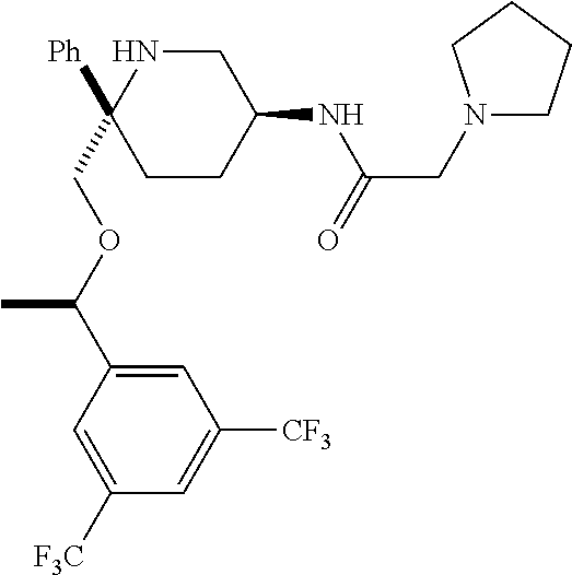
N1C(COC(C2=CC([CF3])=CC([F3C])=C2)C)([Ph])CCC(NC(CN2CCCC2)=O)C1
